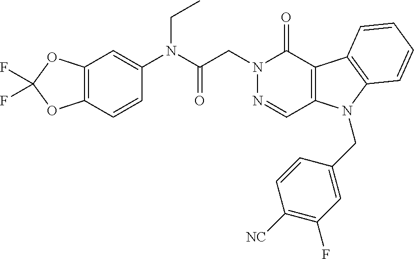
C12=C(OC(F)(F)O1)C=C(N(C(CN1N=CC3=C(C1=O)C1=C(N3CC3=CC(F)=C([NC])C=C3)C=CC=C1)=O)CC)C=C2
